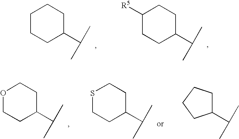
C1CCC(C(C)C)CC1.C1([R5])CCC(C(C)C)CC1.O1CCC(C(C)C)CC1.S1CCC(C(C)C)CC1.C1(C(C)C)CCCC1
